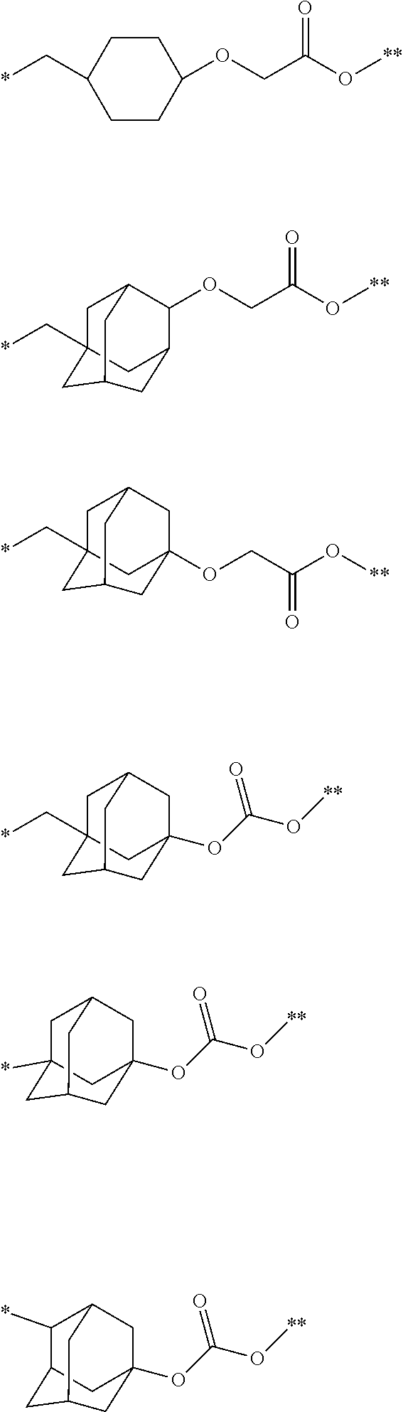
C1CC(C*)CCC1OCC(O[**])=O.C1C2(C*)CC3CC(C2)C(OCC(O[**])=O)C1C3.C1C2(C*)CC3CC(OCC(O[**])=O)(C2)CC1C3.C1C2(C*)CC3CC(OC(O[**])=O)(C2)CC1C3.C1(*)C2CC3CC(OC(O[**])=O)(C2)CC1C3.C1C2(*)CC3CC(OC(O[**])=O)(C2)CC1C3
